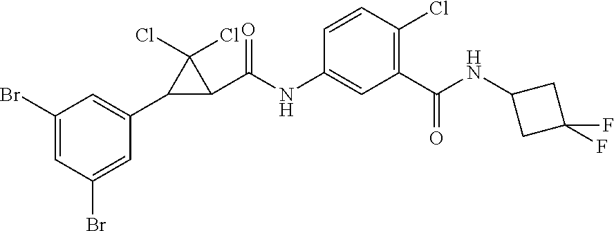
C1=C(Br)C=C(Br)C=C1C1C(C(NC2=CC(C(NC3CC(F)(F)C3)=O)=C(Cl)C=C2)=O)C1(Cl)Cl
